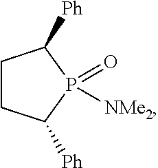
C1CC([Ph])P([NMe2])(=O)C1[Ph]
